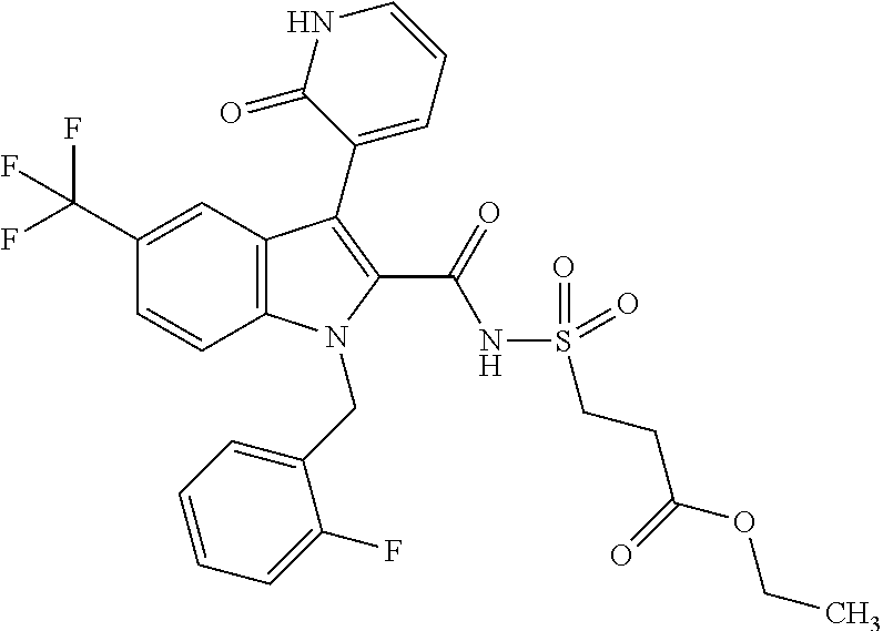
C1(C(F)(F)F)=CC2=C(C=C1)N(CC1=CC=CC=C1F)C(C(=O)NS(=O)(=O)CCC(OCC)=O)=C2C1=CC=CNC1=O
